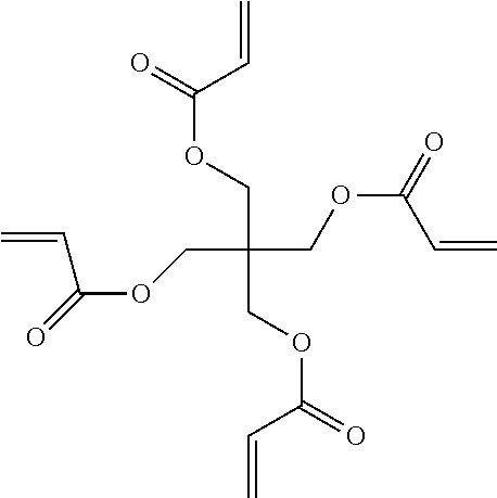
C=CC(OCC(COC(=O)C=C)(COC(=O)C=C)COC(C=C)=O)=O
